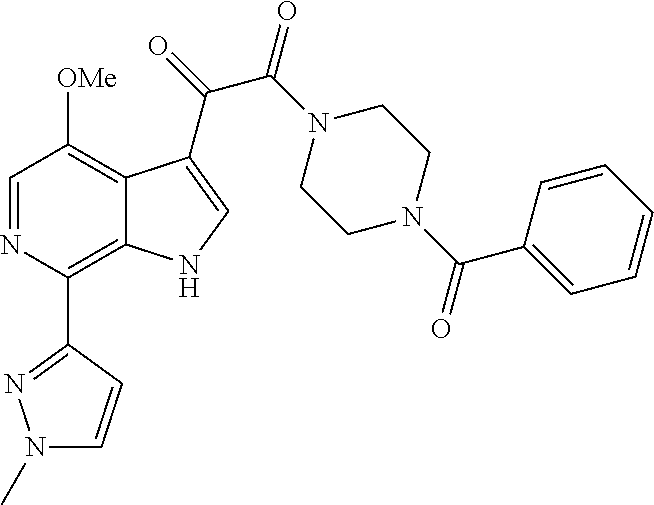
C1(C2=C3C(=C([OMe])C=N2)C(C(=O)C(N2CCN(C(C4=CC=CC=C4)=O)CC2)=O)=CN3)=NN(C)C=C1
